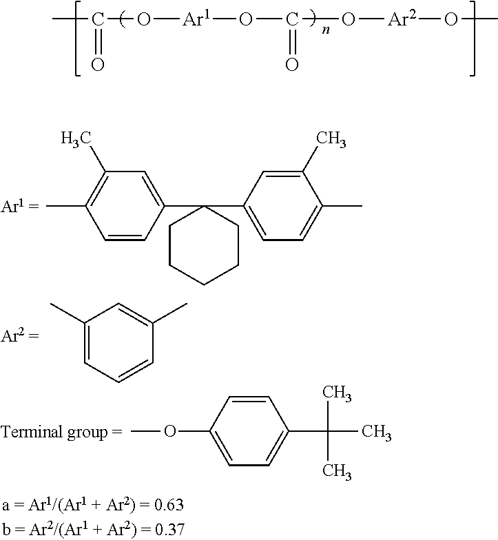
CC(O[Ar1]OC(O[Ar2]OC)=O)=O.C1=CC(OC)=CC=C1C(C)(C)C.C1=CC(C2(C3=CC=C(C)C(C)=C3)CCCCC2)=CC(C)=C1C.C1(C)=CC=CC(C)=C1
